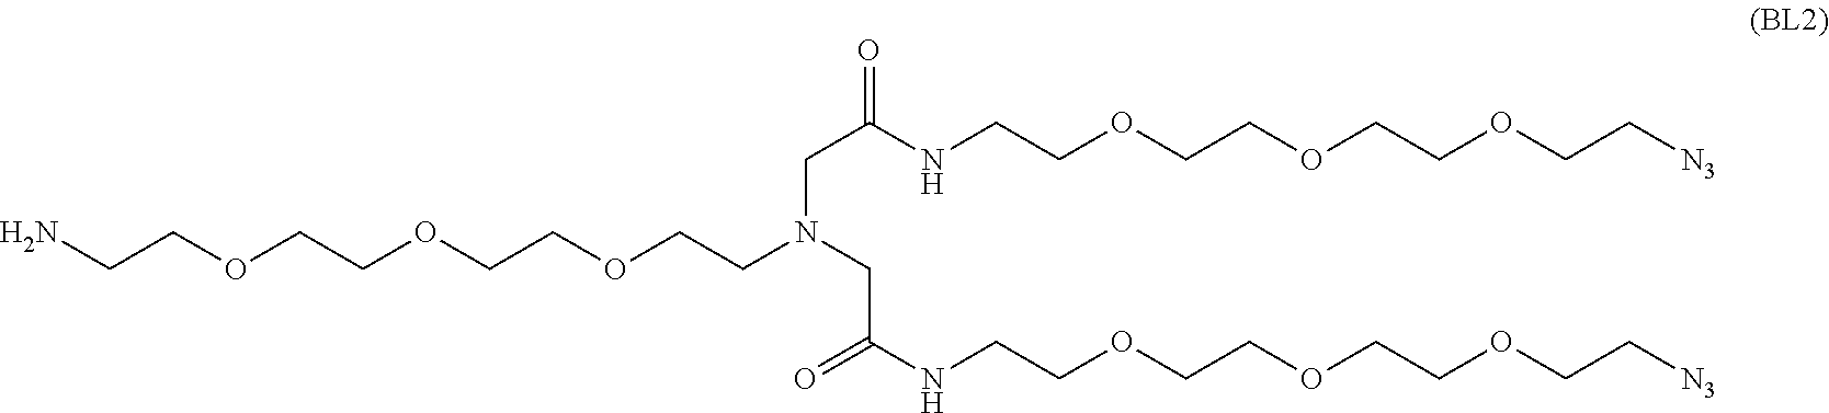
NCCOCCOCCOCCN(CC(NCCOCCOCCOCC[N3])=O)CC(=O)NCCOCCOCCOCC[N3]
